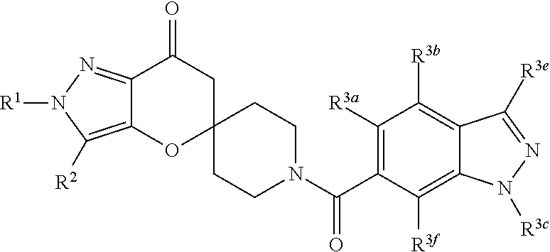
C12=NN([R1])C([R2])=C1OC1(CC2=O)CCN(C(=O)C2=C([R3a])C([R3b])=C3C(=C2[R3f])N([R3c])N=C3[R3e])CC1
